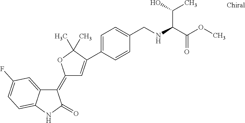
C1(=C2C=C(C3=CC=C(CNC(C(OC)=O)C(C)O)C=C3)C(C)(C)O2)C2=CC(F)=CC=C2NC1=O
